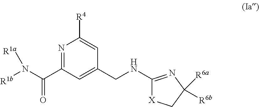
N1=C(C(N([R1b])[R1a])=O)C=C(CNC2=NC([R6a])([R6b])C[X]2)C=C1[R4]
